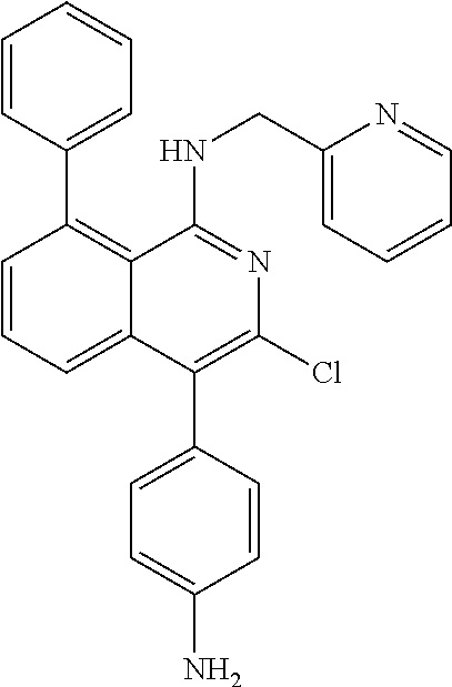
C1=CC(C2=C3C(=CC=C2)C(C2=CC=C(N)C=C2)=C(Cl)N=C3NCC2=CC=CC=N2)=CC=C1
